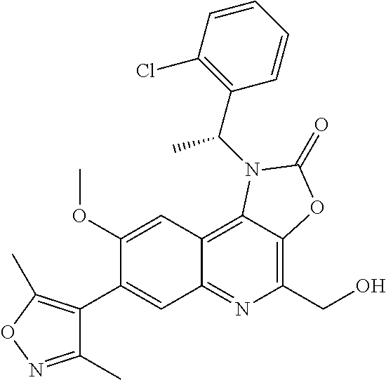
C1(OC)=CC2=C3C(=C(CO)N=C2C=C1C1=C(C)ON=C1C)OC(=O)N3C(C1=C(Cl)C=CC=C1)C
